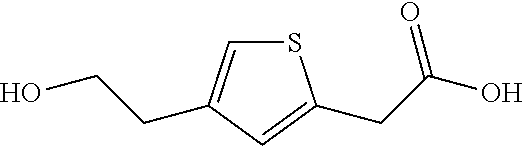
S1C=C(CCO)C=C1CC(O)=O
